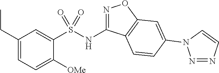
N(C1=NOC2=C1C=CC(N1N=NC=C1)=C2)S(C1=CC(CC)=CC=C1[OMe])(=O)=O
